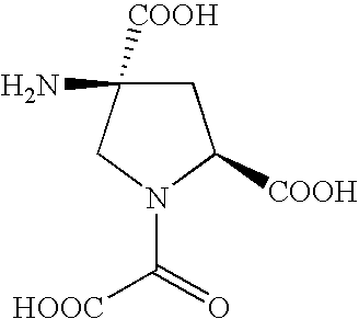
C1C([COOH])(N)CN(C([HOOC])=O)C1[COOH]
